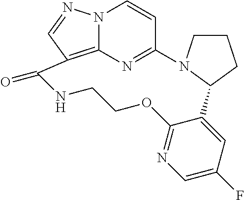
C1CCC2N1C1=NC3=C(C=NN3C=C1)C(=O)NCCOC1=NC=C(F)C=C21
